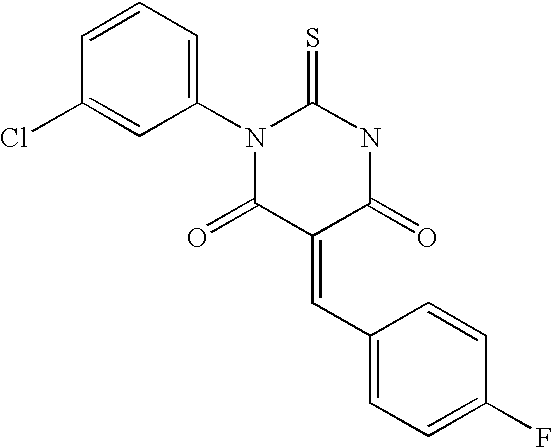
ClC1=CC(N2C(=S)NC(=O)C(=CC3=CC=C(F)C=C3)C2=O)=CC=C1
